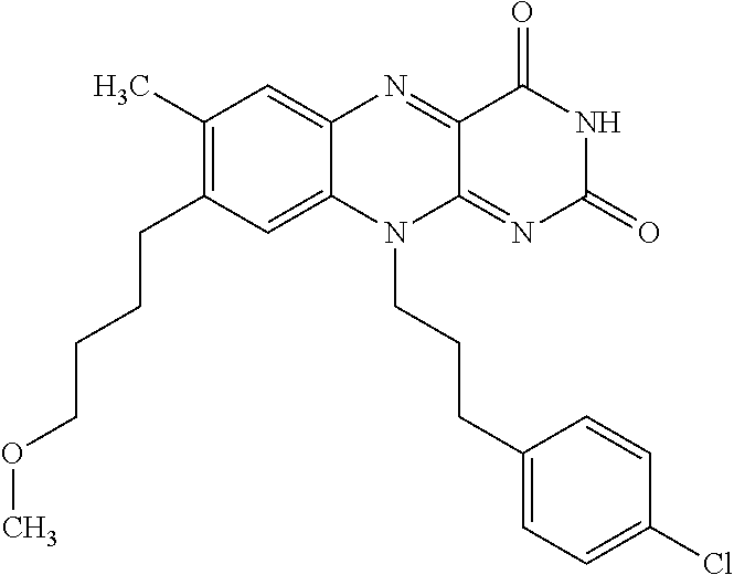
C1(C)=C(CCCCOC)C=C2C(=C1)N=C1C(=NC(=O)NC1=O)N2CCCC1=CC=C(Cl)C=C1
